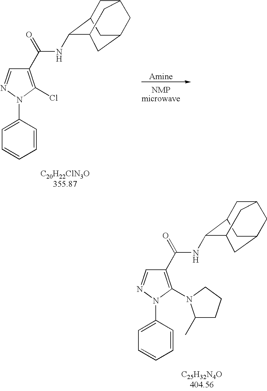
C1C2C(NC(C3=C(Cl)N(C4=CC=CC=C4)N=C3)=O)C3CC(CC1C3)C2.C1C2C(NC(C3=C(N4C(C)CCC4)N(C4=CC=CC=C4)N=C3)=O)C3CC(CC1C3)C2
